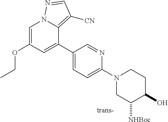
C(OC1=CN2C(=C([CN])C=N2)C(C2=CC=C(N3CC([NHBoc])C(O)CC3)N=C2)=C1)C
